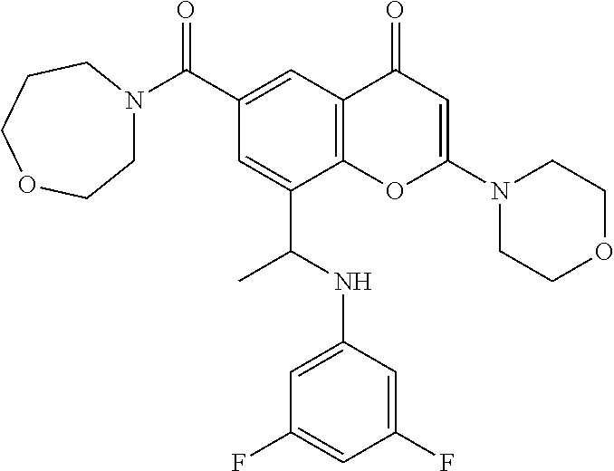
C1(C(=O)N2CCOCCC2)=CC2=C(C(C(NC3=CC(F)=CC(F)=C3)C)=C1)OC(N1CCOCC1)=CC2=O
